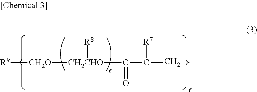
[R9][CH2O][CH2CHO]([R8])C(=O)C(=C)[R7]
